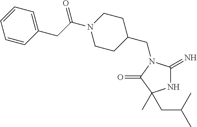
N1C(=N)N(CC2CCN(C(CC3=CC=CC=C3)=O)CC2)C(=O)C1(CC(C)C)C
